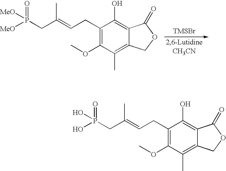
C(CC1=C(OC)C(C)=C2C(=C1O)C(=O)OC2)=C(CP(=O)([MeO])[MeO])C.[TMSBr].C(CC1=C(OC)C(C)=C2C(=C1O)C(=O)OC2)=C(CP(=O)(O)O)C
